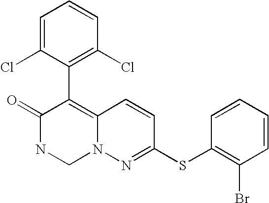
O=C1NCN2C(=C1C1=C(Cl)C=CC=C1Cl)C=CC(SC1=C(Br)C=CC=C1)=N2
